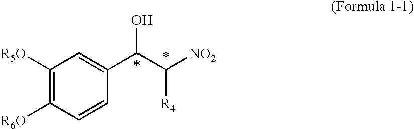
C1([R5O])=C([R6O])C=CC(C(C([NO2])[R4])O)=C1
